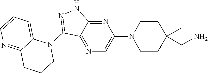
N1(C2=NNC3=NC(N4CCC(CN)(C)CC4)=CN=C23)C2=CC=CN=C2CCC1
